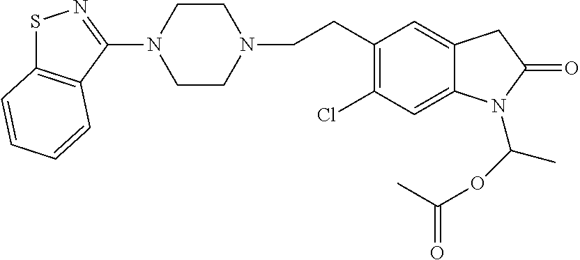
S1C2=C(C(N3CCN(CCC4=C(Cl)C=C5C(=C4)CC(=O)N5C(OC(=O)C)C)CC3)=N1)C=CC=C2
